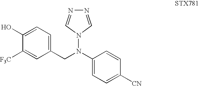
C1=C([CN])C=CC(N(CC2=CC=C(O)C([F3C])=C2)N2C=NN=C2)=C1
